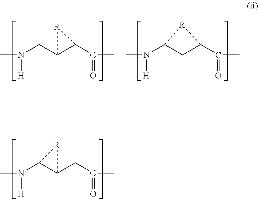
CN(C1C(CC(C)=O)[R]1)[H].CN(C1CC(C(C)=O)[R]1)[H].CN(CC1C(C(C)=O)[R]1)[H]
